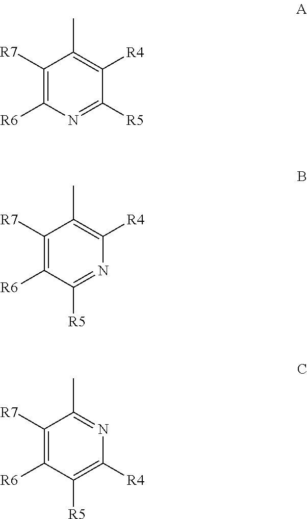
C1([R7])=C([R6])N=C([R5])C([R4])=C1C.C1([R7])=C([R6])C([R5])=NC([R4])=C1C.C1([R7])=C([R6])C([R5])=C([R4])N=C1C
